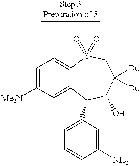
C12=CC([Me2N])=CC=C1S(=O)(=O)CC([Bu])([Bu])C(O)C2C1=CC=CC(N)=C1
